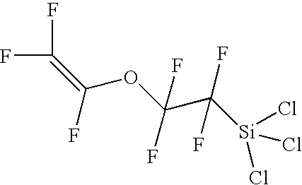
C(F)(OC(C([Si](Cl)(Cl)Cl)(F)F)(F)F)=C(F)F
